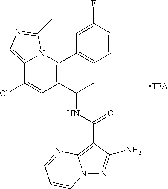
C12=CN=C(C)N1C(C1=CC=CC(F)=C1)=C(C(C)NC(=O)C1=C3N(N=C1N)C=CC=N3)C=C2Cl
